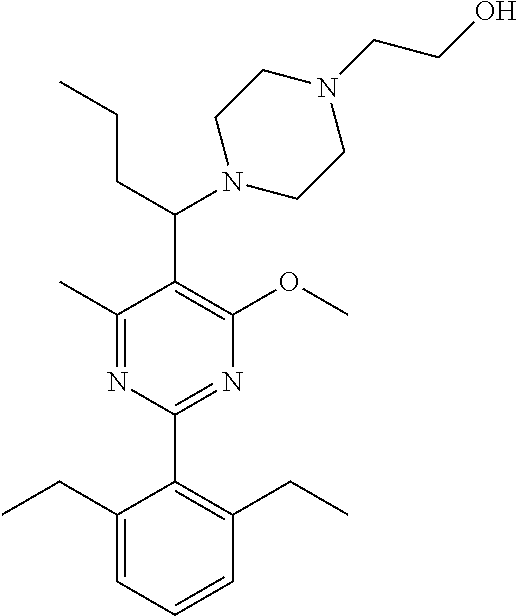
C1(C)=NC(C2=C(CC)C=CC=C2CC)=NC(OC)=C1C(N1CCN(CCO)CC1)CCC
